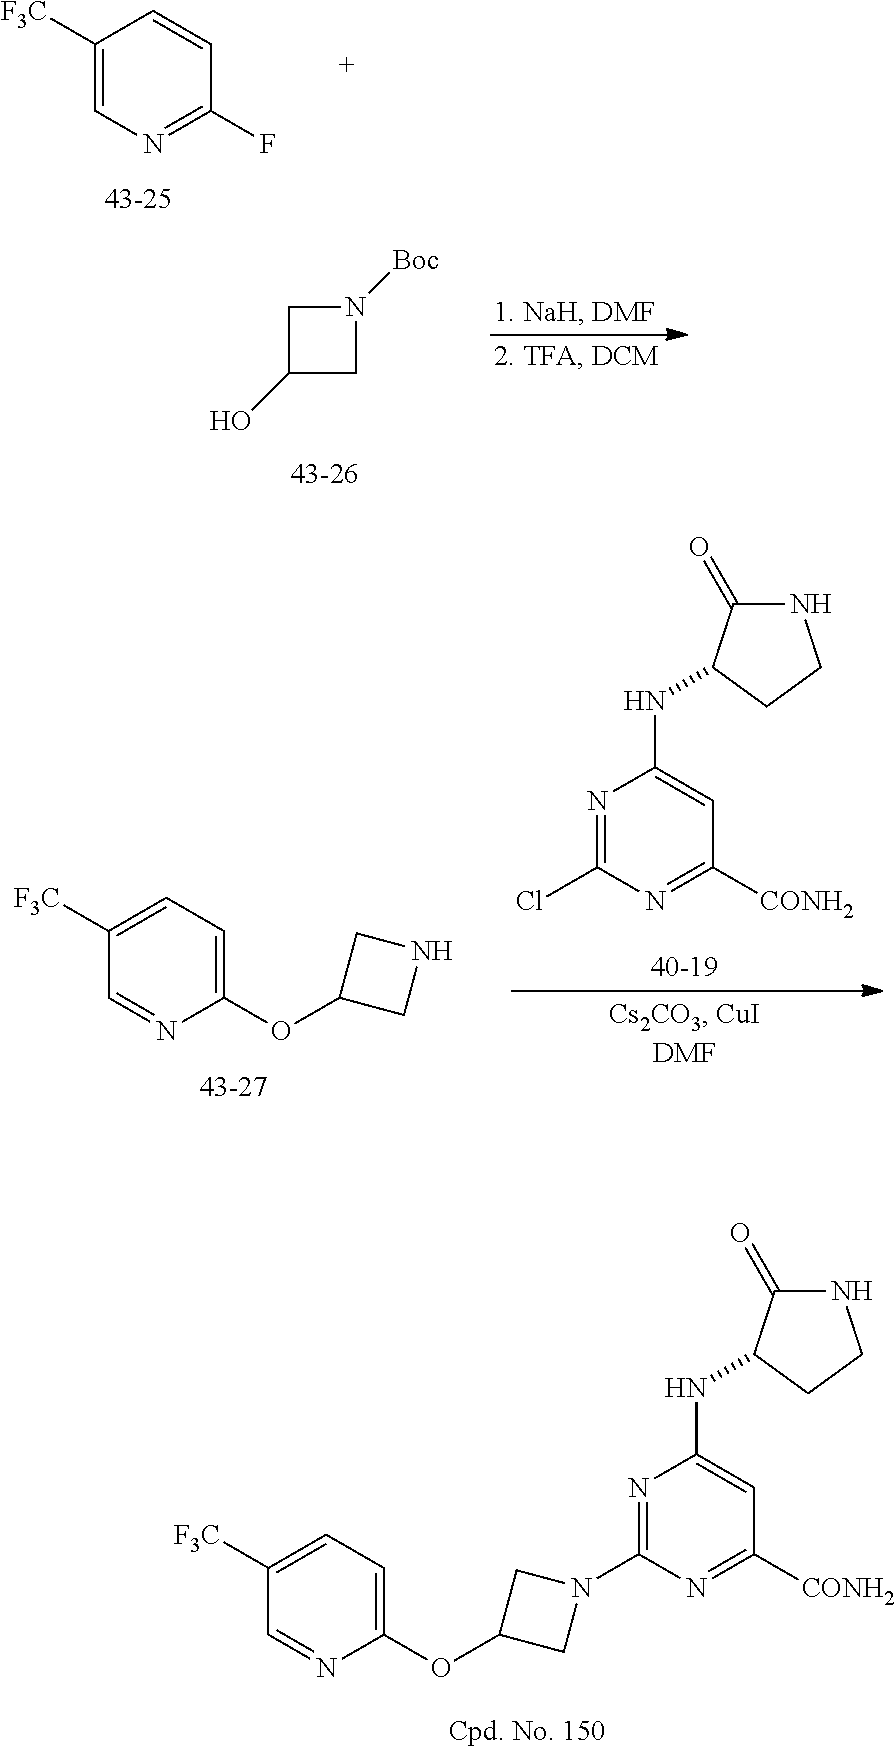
C1([F3C])=CN=C(F)C=C1.C1C(O)CN1[Boc].C1([F3C])=CC=C(OC2CNC2)N=C1.N1=C(Cl)N=C([CONH2])C=C1NC1C(=O)NCC1.C1([F3C])=CC=C(OC2CN(C3=NC(NC4C(=O)NCC4)=CC([CONH2])=N3)C2)N=C1
